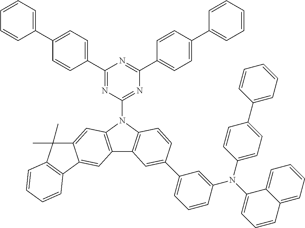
C1(C2=CC=C(C3=CC=CC=C3)C=C2)=NC(N2C3=C(C4=C2C=C2C(=C4)C4=C(C2(C)C)C=CC=C4)C=C(C2=CC=CC(N(C4=CC=CC5=CC=CC=C45)C4=CC=C(C5=CC=CC=C5)C=C4)=C2)C=C3)=NC(C2=CC=C(C3=CC=CC=C3)C=C2)=N1
